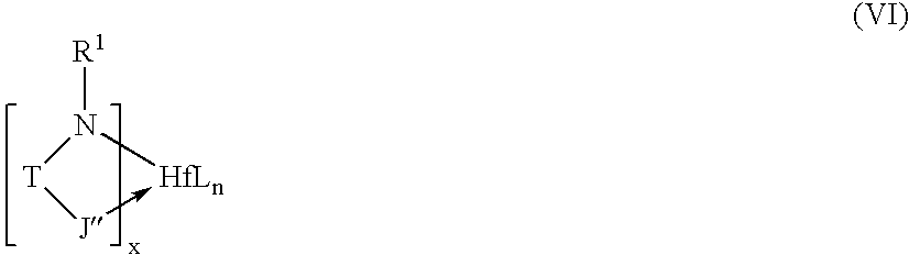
N1([R1])[T][J]->[HfLn]1
